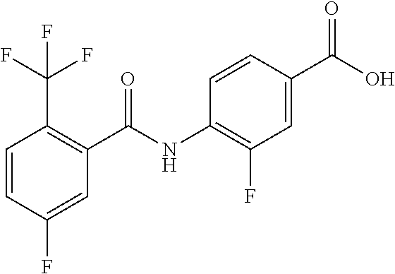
C1=CC(F)=CC(C(NC2=C(F)C=C(C(O)=O)C=C2)=O)=C1C(F)(F)F
